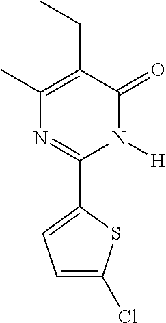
C1(C2=CC=C(Cl)S2)=NC(C)=C(CC)C(=O)N1[H]
